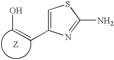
C1=C(C=CO)N=C(N)S1
